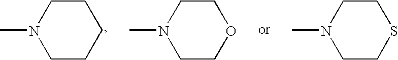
C1CN(C)CCC1.C1CN(C)CCO1.C1CN(C)CCS1
